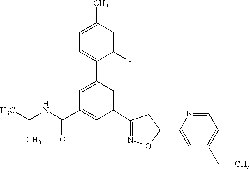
C1(C2=NOC(C3=CC(CC)=CC=N3)C2)=CC(C2=CC=C(C)C=C2F)=CC(C(NC(C)C)=O)=C1
